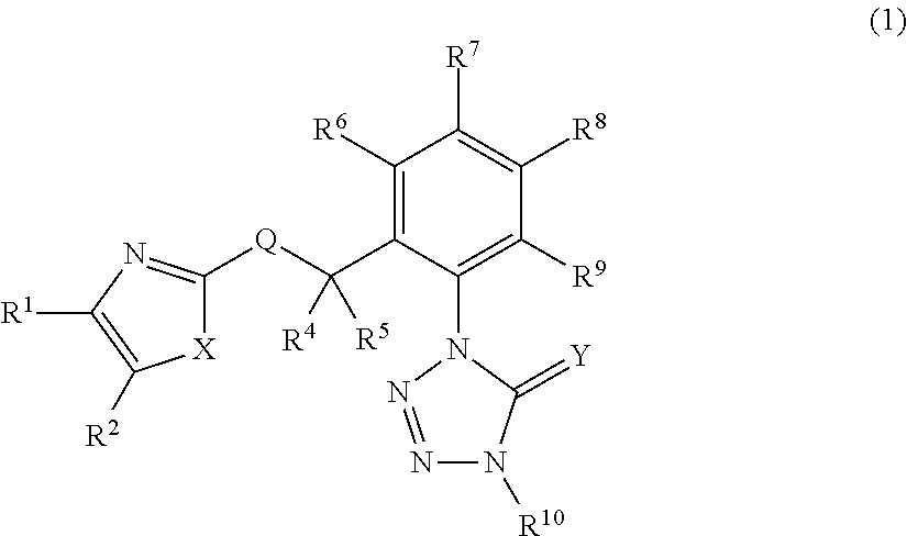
N1=NN(C2=C([R9])C([R8])=C([R7])C([R6])=C2C([Q]C2=NC([R1])=C([R2])[X]2)([R5])[R4])C(=[Y])N1[R10]
